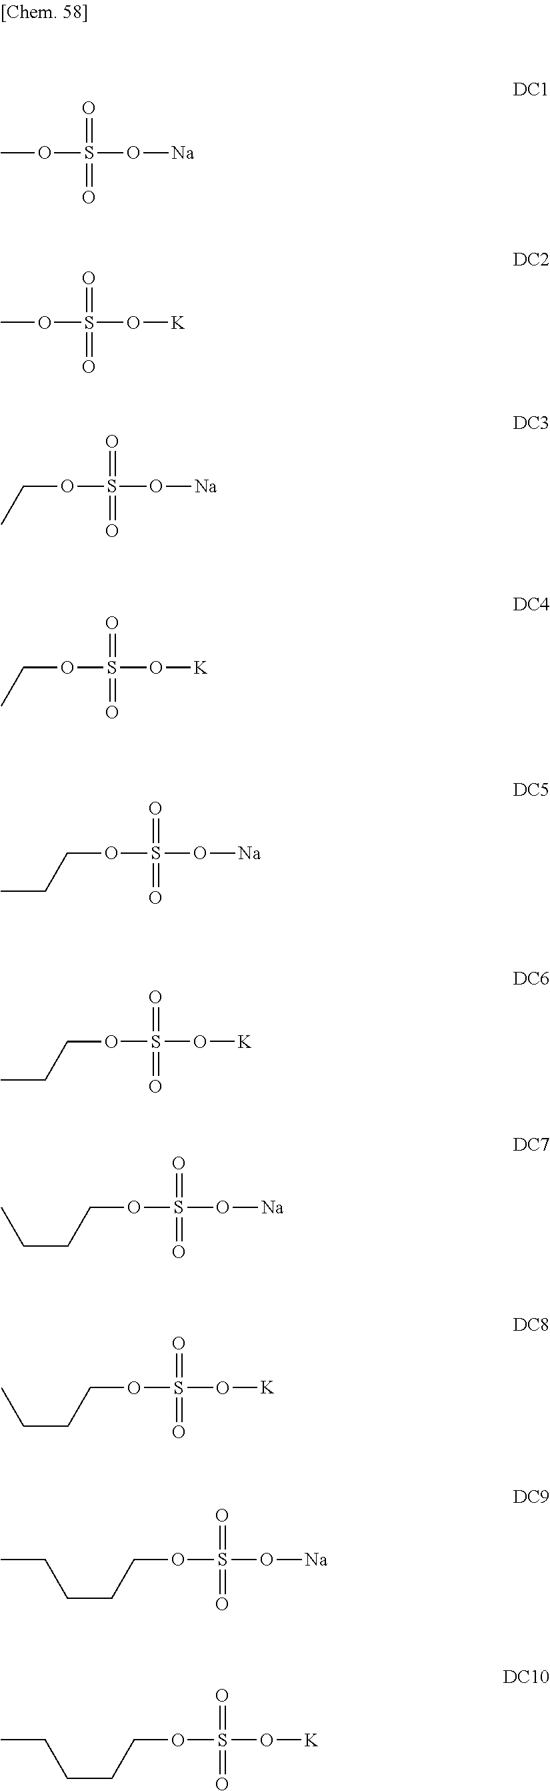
COS(O[Na])(=O)=O.COS(O[K])(=O)=O.C(OS(O[Na])(=O)=O)C.C(OS(O[K])(=O)=O)C.C(OS(O[Na])(=O)=O)CC.C(OS(O[K])(=O)=O)CC.C(OS(O[Na])(=O)=O)CCC.C(OS(O[K])(=O)=O)CCC.C(OS(O[Na])(=O)=O)CCCC.C(OS(O[K])(=O)=O)CCCC
